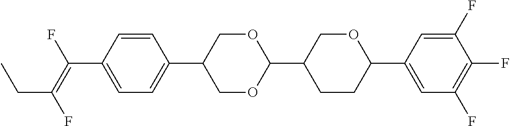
C(C1=CC=C(C2COC(C3CCC(C4=CC(F)=C(F)C(F)=C4)OC3)OC2)C=C1)(=C(F)CC)F
